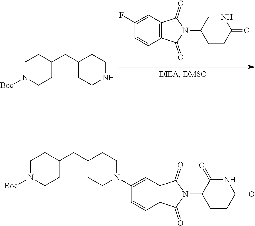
C1N([Boc])CCC(CC2CCNCC2)C1.C12=C(C=CC(F)=C1)C(=O)N(C1CCC(=O)NC1)C2=O.C1N([Boc])CCC(CC2CCN(C3=CC4=C(C=C3)C(=O)N(C3C(=O)NC(=O)CC3)C4=O)CC2)C1
